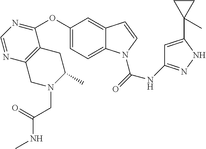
C12=C(C(OC3=CC=C4C(=C3)C=CN4C(=O)NC3=NNC(C4(C)CC4)=C3)=NC=N1)CC(C)N(CC(=O)NC)C2
